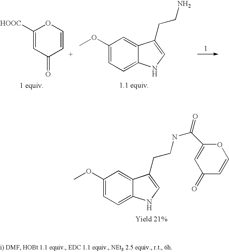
C1(OC)=CC=C2C(=C1)C(CCN)=CN2.C1([HOOC])=CC(=O)C=CO1.C1(OC)=CC=C2C(=C1)C(CCNC(=O)C1=CC(=O)C=CO1)=CN2
